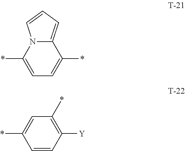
C1=C(*)N2C(=CC=C2)C(*)=C1.C1=CC([Y])=C(*)C=C1*
